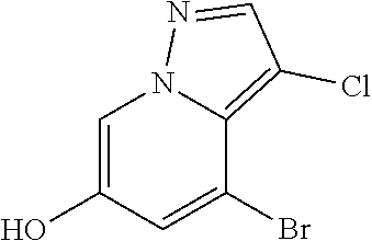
BrC1=CC(O)=CN2C1=C(Cl)C=N2
